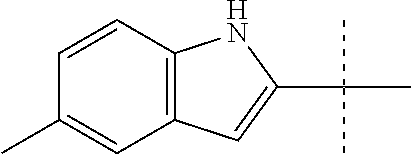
C1=CC2=C(C=C1C)C=C(C(C)(C)C)N2
